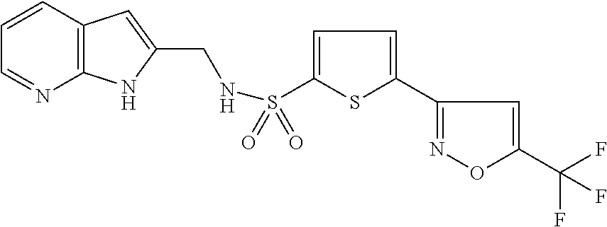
C12=C(C=CC=N1)C=C(CNS(C1=CC=C(C3=NOC(C(F)(F)F)=C3)S1)(=O)=O)N2
